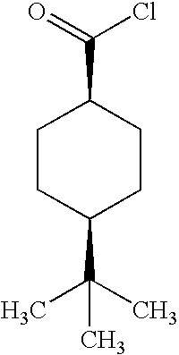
C1CC(C(C)(C)C)CCC1C(=O)Cl
